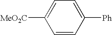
C1([MeO2C])=CC=C([Ph])C=C1
